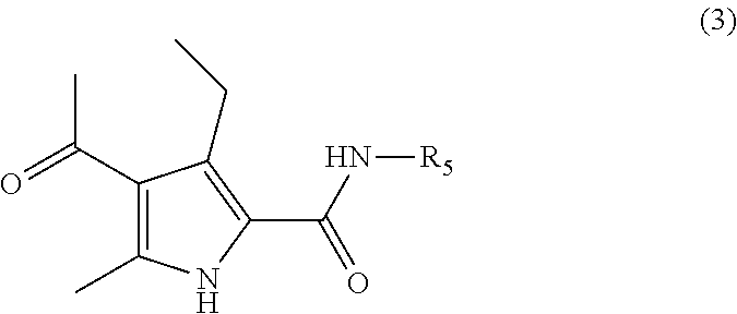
C1(C(C)=O)=C(C)NC(C(=O)N[R5])=C1CC
